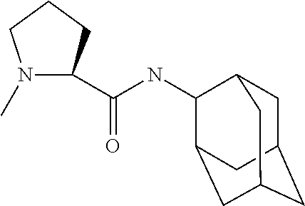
N1(C)C(C(=O)NC2C3CC4CC(CC2C4)C3)CCC1
